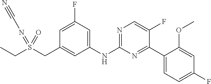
C1(NC2=NC=C(F)C(C3=CC=C(F)C=C3OC)=N2)=CC(F)=CC(CS(CC)(=NC#N)=O)=C1
